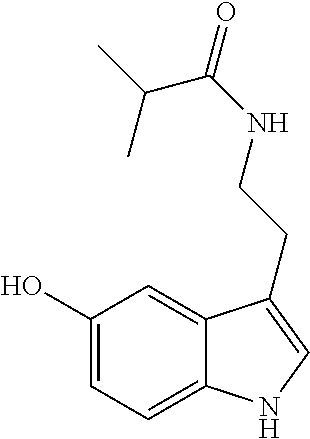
C1(O)=CC=C2C(=C1)C(CCNC(C(C)C)=O)=CN2
